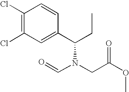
C1(Cl)=C(Cl)C=C(C(CC)N(CC(OC)=O)C=O)C=C1
